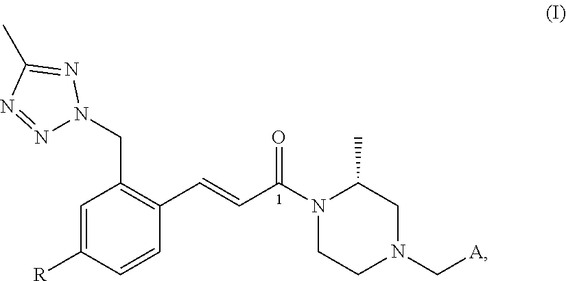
C1=C([R])C=CC(C=CC(N2CCN(C[A])CC2C)=O)=C1CN1N=NC(C)=N1
